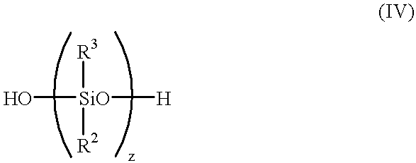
O[SiO]([R3])([R2])[H]
